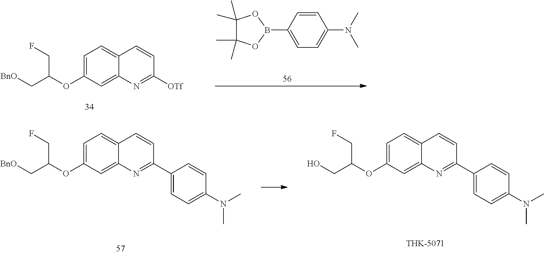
C1=C(OC(C[BnO])CF)C=C2C(=C1)C=CC([OTf])=N2.C1(B2OC(C)(C)C(C)(C)O2)=CC=C(N(C)C)C=C1.C1=C(OC(CO)CF)C=C2C(=C1)C=CC(C1=CC=C(N(C)C)C=C1)=N2.C1=C(OC(C[BnO])CF)C=C2C(=C1)C=CC(C1=CC=C(N(C)C)C=C1)=N2
